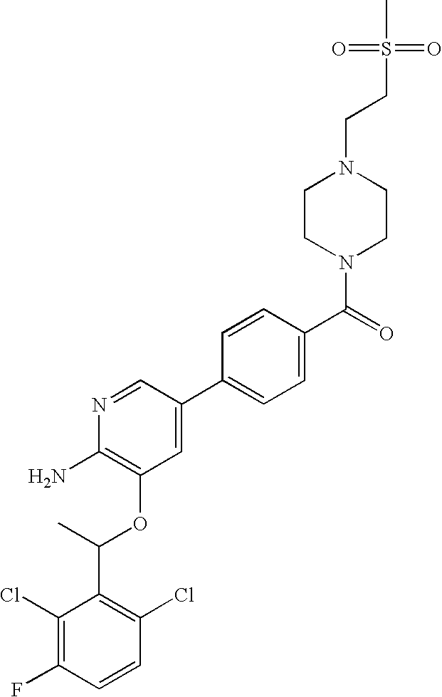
C1(Cl)=C(F)C=CC(Cl)=C1C(C)OC1=C(N)N=CC(C2=CC=C(C(=O)N3CCN(CCS(C)(=O)=O)CC3)C=C2)=C1
